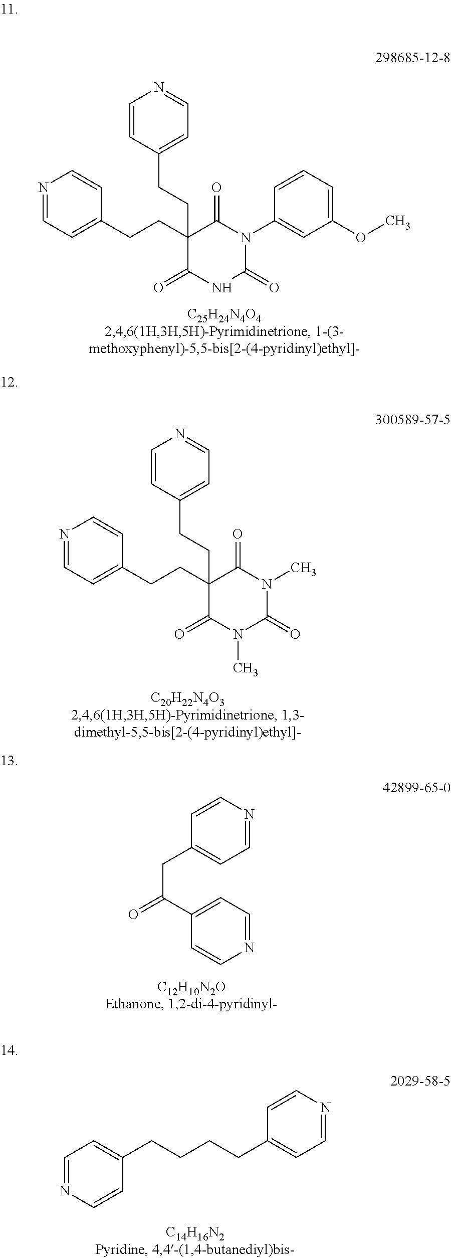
N1=CC=C(CCC2(CCC3=CC=NC=C3)C(=O)NC(=O)N(C3=CC(OC)=CC=C3)C2=O)C=C1.N1=CC=C(CCC2(CCC3=CC=NC=C3)C(=O)N(C)C(=O)N(C)C2=O)C=C1.C1=NC=CC(CC(=O)C2=CC=NC=C2)=C1.C1=NC=CC(CCCCC2=CC=NC=C2)=C1
